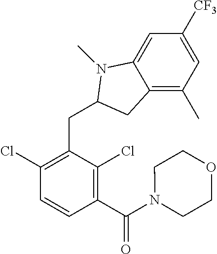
C1([CF3])=CC(C)=C2C(=C1)N(C)C(CC1=C(Cl)C=CC(C(N3CCOCC3)=O)=C1Cl)C2
